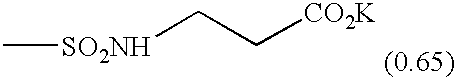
C[SO2NH]CC[CO2K]
